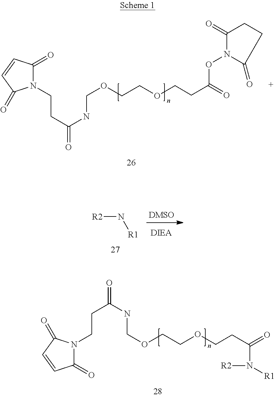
N1(CCC(=O)NCOCCOCCC(=O)N([R1])[R2])C(=O)C=CC1=O.N1(CCC(=O)NCOCCOCCC(=O)ON2C(=O)CCC2=O)C(=O)C=CC1=O.[R2]N[R1]
